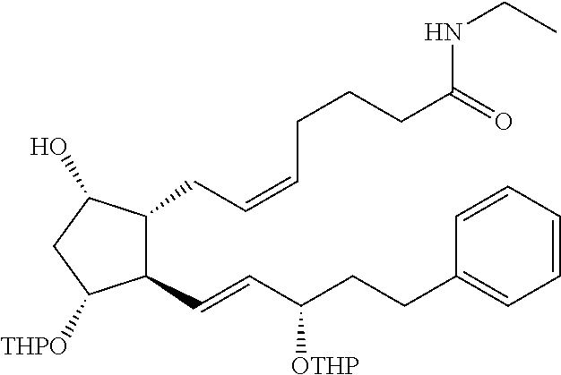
C1(C=CC(CCC2=CC=CC=C2)[OTHP])C(CC=CCCCC(=O)NCC)C(O)CC1[THPO]
